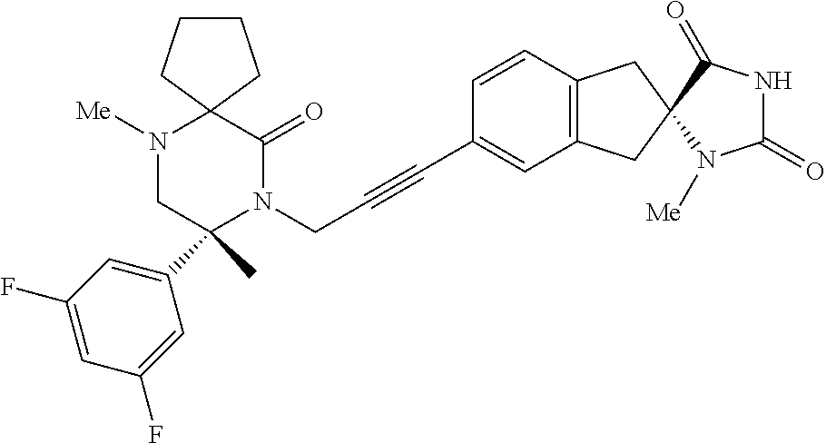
C12(N([Me])CC(C3=CC(F)=CC(F)=C3)(C)N(CC#CC3=CC4=C(C=C3)CC3(C4)N([Me])C(=O)NC3=O)C1=O)CCCC2
